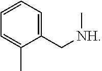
C1(C[NH]C)=CC=CC=C1C
